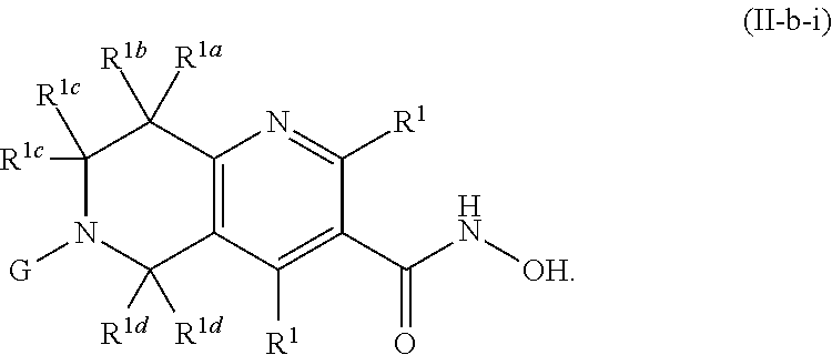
C1([R1c])([R1c])N([G])C([R1d])([R1d])C2=C(C1([R1b])[R1a])N=C([R1])C(C(N[OH])=O)=C2[R1]
